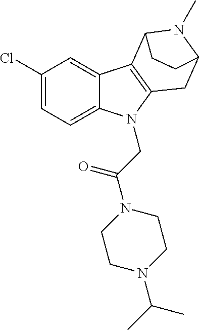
C1(Cl)=CC=C2C(=C1)C1=C(N2CC(N2CCN(C(C)C)CC2)=O)CC2N(C)C1CC2
